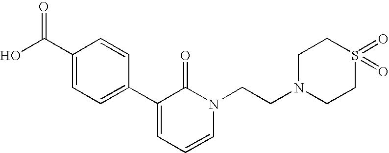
OC(C1=CC=C(C2=CC=CN(CCN3CCS(=O)(=O)CC3)C2=O)C=C1)=O
